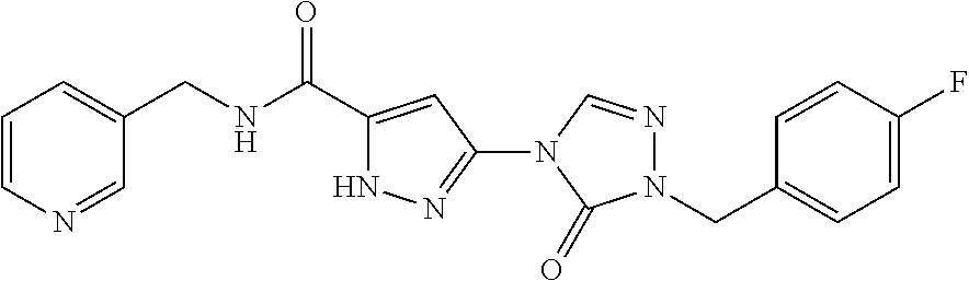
C1=CN=CC(CNC(C2=CC(N3C=NN(CC4=CC=C(F)C=C4)C3=O)=NN2)=O)=C1
